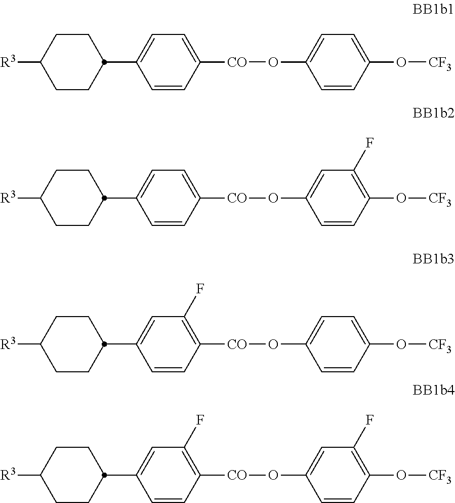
[R3]C1CCC(C2=CC=C([CO]OC3=CC=C(O[CF3])C=C3)C=C2)CC1.[R3]C1CCC(C2=CC=C([CO]OC3=CC(F)=C(O[CF3])C=C3)C=C2)CC1.[R3]C1CCC(C2=CC(F)=C([CO]OC3=CC=C(O[CF3])C=C3)C=C2)CC1.[R3]C1CCC(C2=CC(F)=C([CO]OC3=CC(F)=C(O[CF3])C=C3)C=C2)CC1
